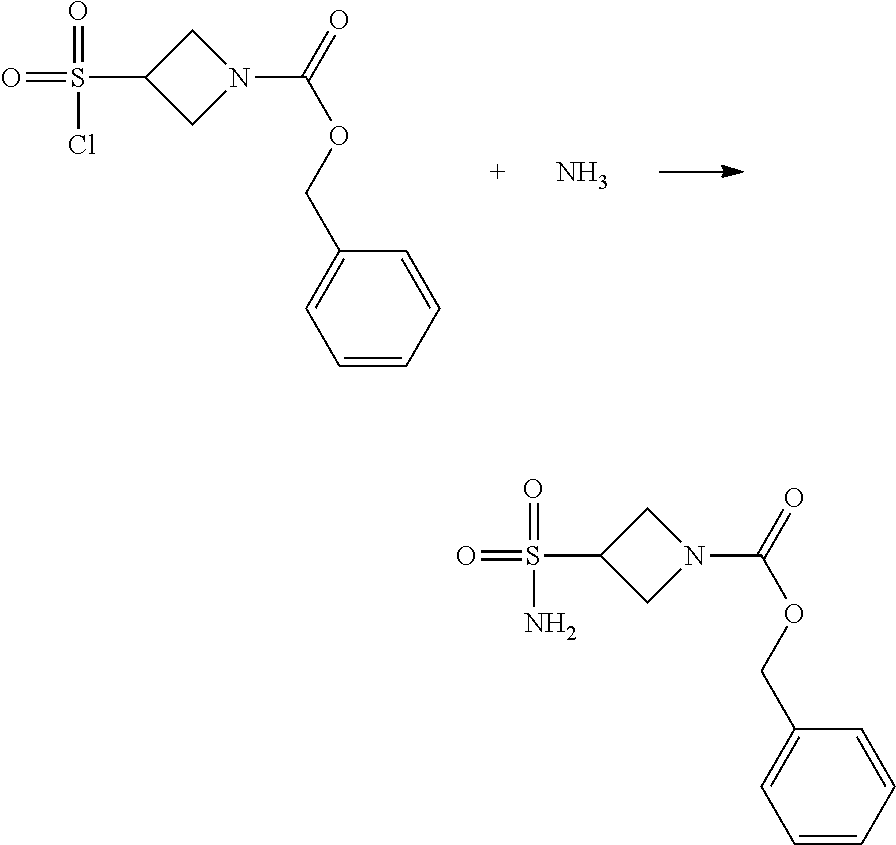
C1=CC=CC(COC(=O)N2CC(S(=O)(=O)Cl)C2)=C1.N.C1=CC=CC(COC(=O)N2CC(S(=O)(=O)N)C2)=C1
